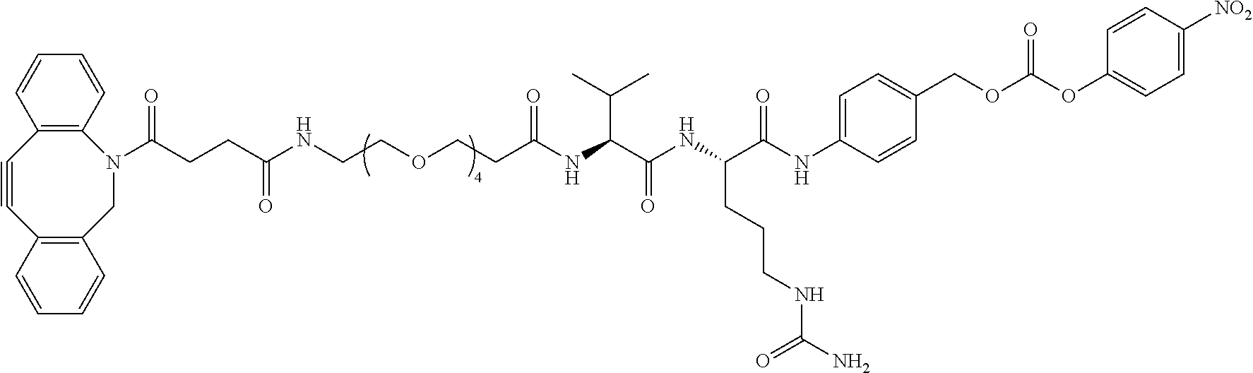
N1(C(CCC(NCCOCCC(NC(C(NC(C(NC2=CC=C(COC(OC3=CC=C([NO2])C=C3)=O)C=C2)=O)CCCNC(N)=O)=O)C(C)C)=O)=O)=O)CC2=C(C#CC3=C1C=CC=C3)C=CC=C2
